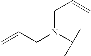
C(N(CC=C)C(C)C)C=C
